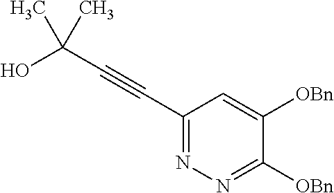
C(#CC1=NN=C([OBn])C([OBn])=C1)C(O)(C)C
